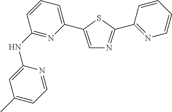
C1(NC2=NC(C3=CN=C(C4=NC=CC=C4)S3)=CC=C2)=CC(C)=CC=N1
